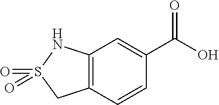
C12=C(C=CC(C(O)=O)=C1)CS(=O)(=O)N2
